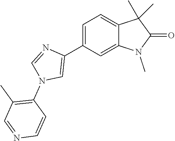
C1=C(C2=CN(C3=C(C)C=NC=C3)C=N2)C=C2C(=C1)C(C)(C)C(=O)N2C
